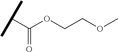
C(C(OCCOC)=O)(C)C
